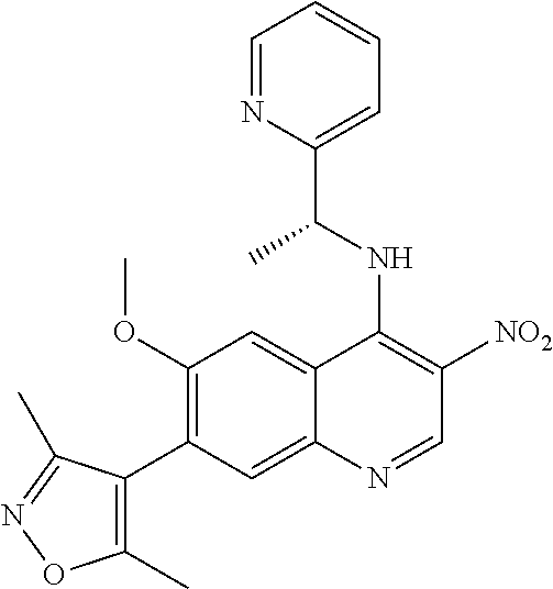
C1(OC)=C(C2=C(C)ON=C2C)C=C2C(=C1)C(NC(C)C1=CC=CC=N1)=C([NO2])C=N2
